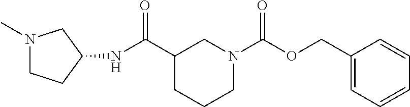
N1(C)CCC(NC(C2CN(C(OCC3=CC=CC=C3)=O)CCC2)=O)C1
